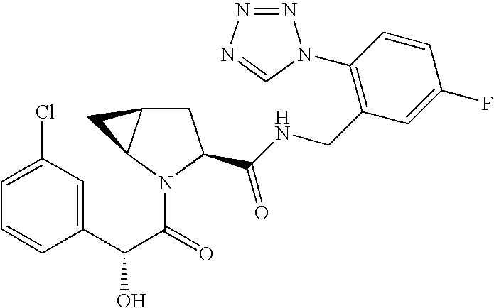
C1=C(Cl)C=C(C(C(=O)N2C(C(NCC3=C(N4N=NN=C4)C=CC(F)=C3)=O)CC3C2C3)O)C=C1
